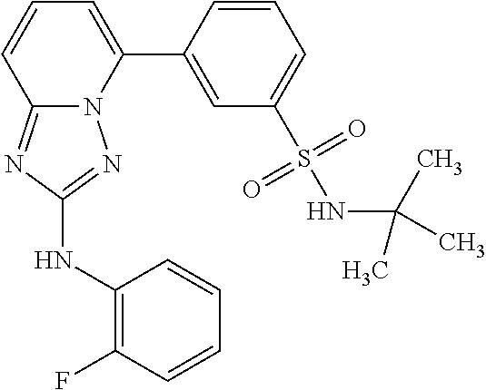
C1=CC(C2=CC=CC3=NC(NC4=C(F)C=CC=C4)=NN23)=CC(S(NC(C)(C)C)(=O)=O)=C1
